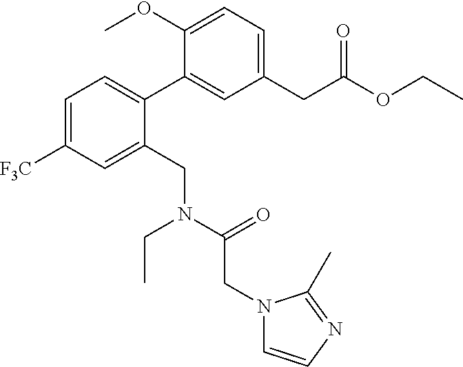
C1=C([F3C])C=C(CN(C(CN2C=CN=C2C)=O)CC)C(C2=CC(CC(OCC)=O)=CC=C2OC)=C1
